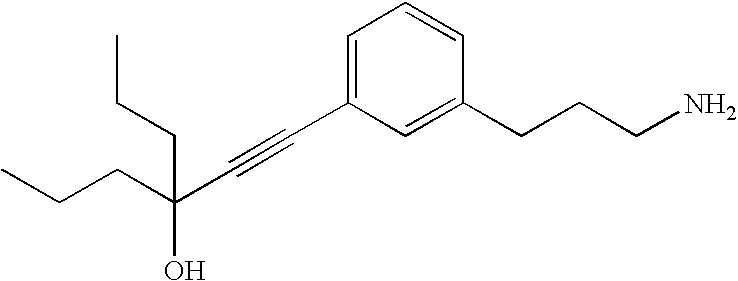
C1=C(C#CC(O)(CCC)CCC)C=C(CCCN)C=C1
